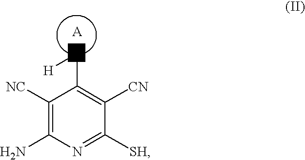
C1([NC])=C(N)N=C([SH])C([CN])=C1C[H].[A]
